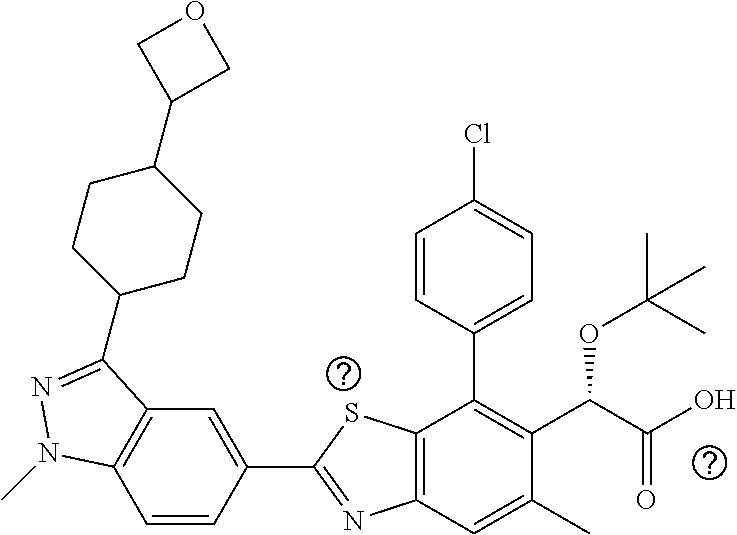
C1=CC(C2=NC3=C(S2)C(C2=CC=C(Cl)C=C2)=C(C(C(O)=O)OC(C)(C)C)C(C)=C3)=CC2=C1N(C)N=C2C1CCC(C2COC2)CC1
